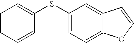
C1=CC=CC(SC2=CC=C3C(=C2)C=CO3)=C1
